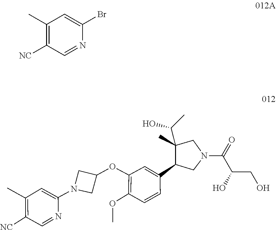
C1=C(C2C(C(C)O)(C)CN(C(C(CO)O)=O)C2)C=CC(OC)=C1OC1CN(C2=CC(C)=C([NC])C=N2)C1.C1(C)=C([NC])C=NC(Br)=C1
